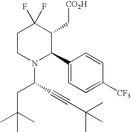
C1CN(C(C#CC(C)(C)C)CC(C)(C)C)C(C2=CC=C([CF3])C=C2)C(C[CO2H])C1(F)F
